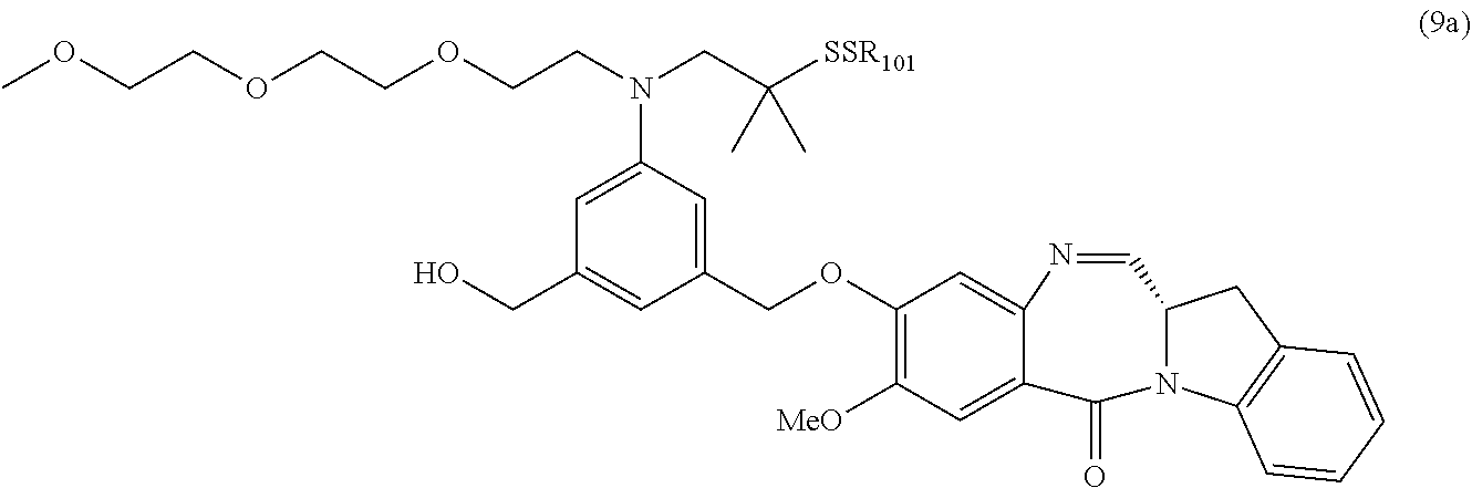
C1(OCC2=CC(N(CC([SSR101])(C)C)CCOCCOCCOC)=CC(CO)=C2)=C([MeO])C=C2C(=C1)N=CC1N(C2=O)C2=C(C1)C=CC=C2
